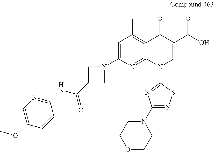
C1=C(N2CC(C(NC3=NC=C(OC)C=C3)=O)C2)N=C2C(=C1C)C(=O)C(C(O)=O)=CN2C1=NC(N2CCOCC2)=NS1
